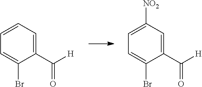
C1(C([H])=O)=CC=CC=C1Br.C1(C([H])=O)=CC([NO2])=CC=C1Br
